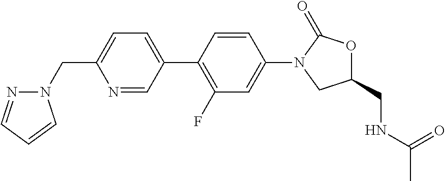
C(C1=CC=C(C2=C(F)C=C(N3C(=O)OC(CNC(=O)C)C3)C=C2)C=N1)N1N=CC=C1
